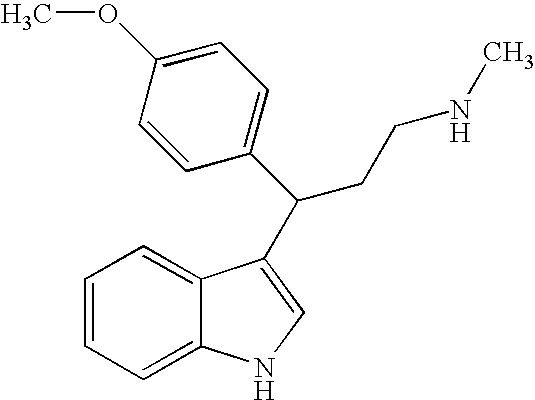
C1=CC=C2C(=C1)C(C(C1=CC=C(OC)C=C1)CCNC)=CN2
